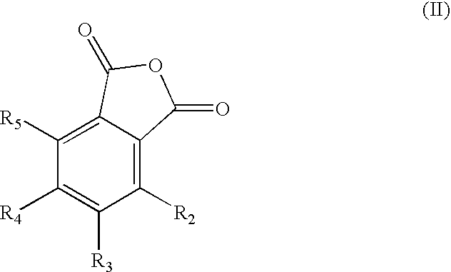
C1([R4])=C([R3])C([R2])=C2C(=C1[R5])C(=O)OC2=O
